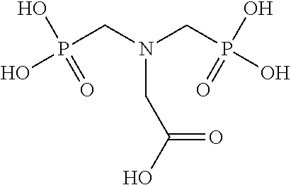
N(CC(O)=O)(CP(O)(O)=O)CP(O)(O)=O
